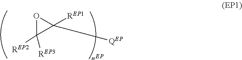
O1C([REP2])([REP3])C1([REP1])[QEP]
